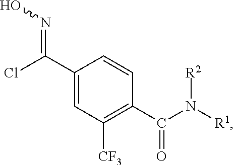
C(C1=CC([CF3])=C(C(N([R1])[R2])=O)C=C1)(Cl)=NO
